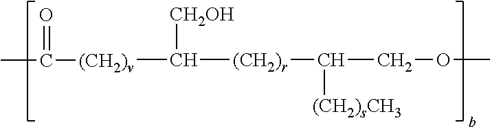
C([(CH2)r]C([(CH2)sCH3])COC)([(CH2)v]C(=O)C)[CH2OH]
